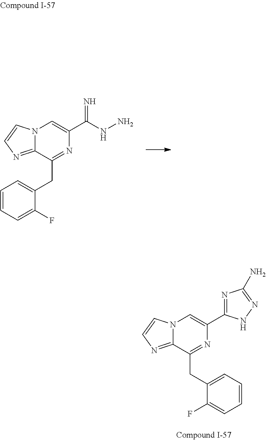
C1=C(CC2=NC(C(NN)=N)=CN3C2=NC=C3)C(F)=CC=C1.C1=C(CC2=NC(C3=NC(N)=NN3)=CN3C2=NC=C3)C(F)=CC=C1
